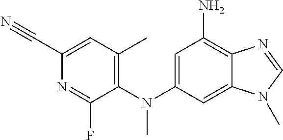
C1(C)=C(N(C2=CC(N)=C3C(=C2)N(C)C=N3)C)C(F)=NC(C#N)=C1
